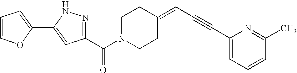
C1(C(N2CCC(=CC#CC3=CC=CC(C)=N3)CC2)=O)=NNC(C2=CC=CO2)=C1
